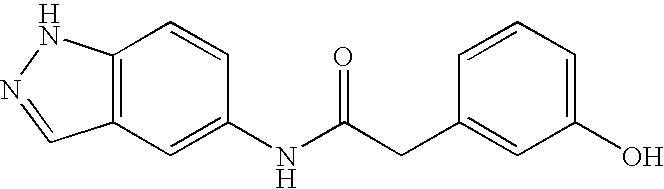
C12=C(C=C(NC(CC3=CC(O)=CC=C3)=O)C=C1)C=NN2
